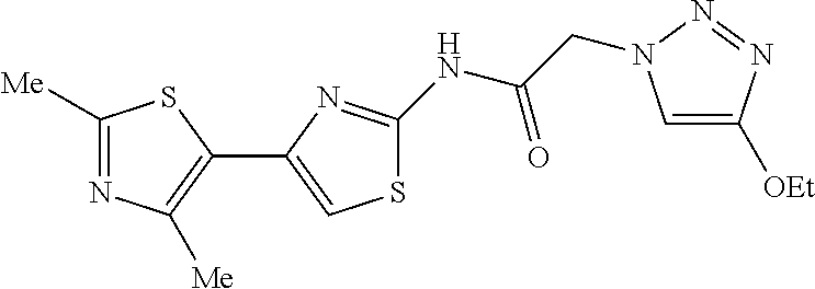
C1([Me])=NC([Me])=C(C2=CSC(NC(CN3C=C([OEt])N=N3)=O)=N2)S1
